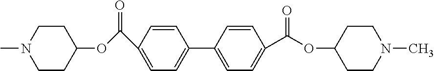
C(C1=CC=C(C2=CC=C(C(=O)OC3CCN(C)CC3)C=C2)C=C1)(=O)OC1CCN(C)CC1
